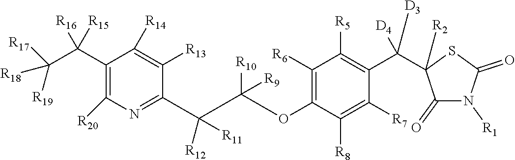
C1(C(C([R18])([R19])[R17])([R16])[R15])=C([R20])N=C(C([R12])([R11])C([R10])(OC2=C([R6])C([R5])=C(C([D3])([D4])C3([R2])C(=O)N([R1])C(=O)S3)C([R7])=C2[R8])[R9])C([R13])=C1[R14]
